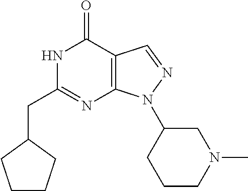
N1C(CC2CCCC2)=NC2=C(C1=O)C=NN2C1CCCN(C)C1
